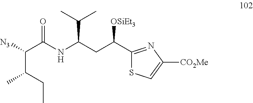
C(C(CC)C)([N3])C(NC(CC([OSiEt3])C1=NC([CO2Me])=CS1)C(C)C)=O
